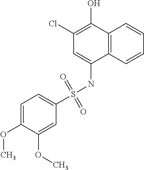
C1=C(S(NC2=CC(Cl)=C(O)C3=C2C=CC=C3)(=O)=O)C=C(OC)C(OC)=C1
